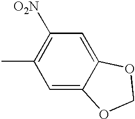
CC1=C([O2N])C=C2C(=C1)OCO2
